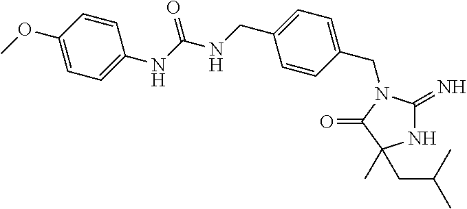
N1C(=N)N(CC2=CC=C(CNC(NC3=CC=C(OC)C=C3)=O)C=C2)C(=O)C1(C)CC(C)C
